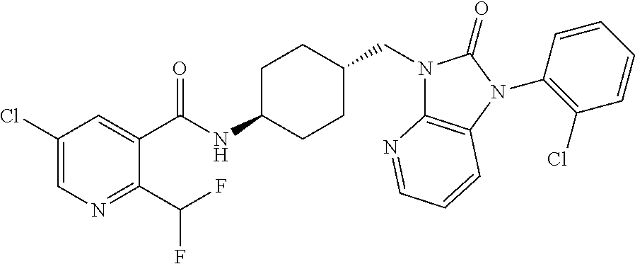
C1(Cl)=CN=C(C(F)F)C(C(NC2CCC(CN3C4=C(N(C5=C(Cl)C=CC=C5)C3=O)C=CC=N4)CC2)=O)=C1
